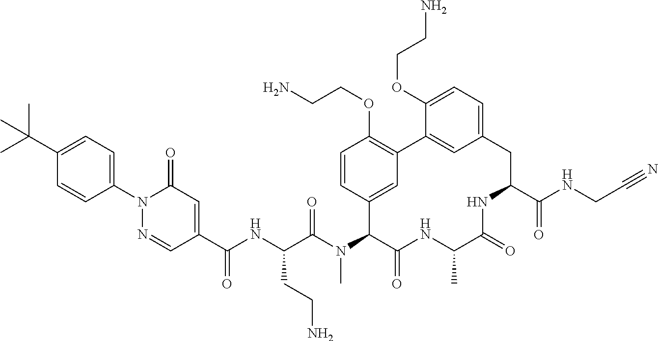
N1(C2=CC=C(C(C)(C)C)C=C2)N=CC(C(NC(C(N(C2C(=O)NC(C)C(=O)NC(C(NCC#N)=O)CC3=CC=C(OCCN)C(=C3)C3=C(OCCN)C=CC2=C3)C)=O)CCN)=O)=CC1=O
